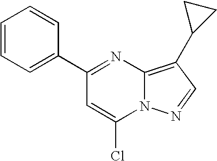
C1(C2=CC=CC=C2)=NC2=C(C3CC3)C=NN2C(Cl)=C1
